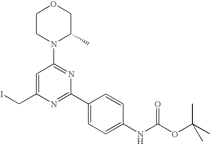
ICC1=CC(N2C(C)COCC2)=NC(C2=CC=C(NC(OC(C)(C)C)=O)C=C2)=N1
